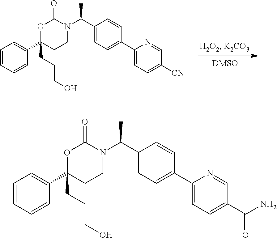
C1=CC=CC(C2(CCCO)CCN(C(C3=CC=C(C4=CC=C([CN])C=N4)C=C3)C)C(=O)O2)=C1.C1=CC=CC(C2(CCCO)CCN(C(C3=CC=C(C4=CC=C(C(N)=O)C=N4)C=C3)C)C(=O)O2)=C1
